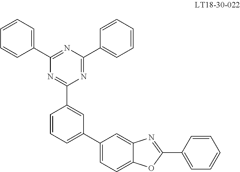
C1(C2=CC=CC(C3=NC(C4=CC=CC=C4)=NC(C4=CC=CC=C4)=N3)=C2)=CC=C2C(=C1)N=C(C1=CC=CC=C1)O2
